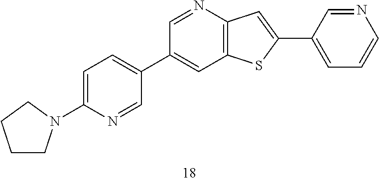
C1=C(N2CCCC2)N=CC(C2=CC3=C(N=C2)C=C(C2=CC=CN=C2)S3)=C1
